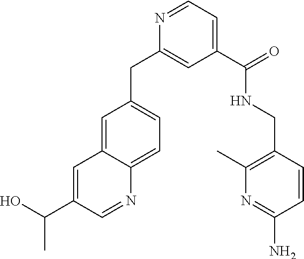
C1(C(=O)NCC2=C(C)N=C(N)C=C2)=CC=NC(CC2=CC=C3C(=C2)C=C(C(O)C)C=N3)=C1
